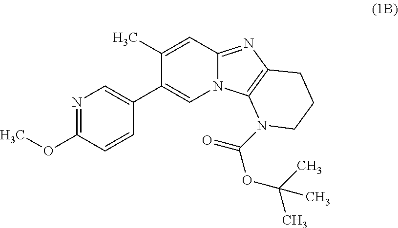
C1(C2=CN3C(=NC4=C3N(C(=O)OC(C)(C)C)CCC4)C=C2C)=CN=C(OC)C=C1
